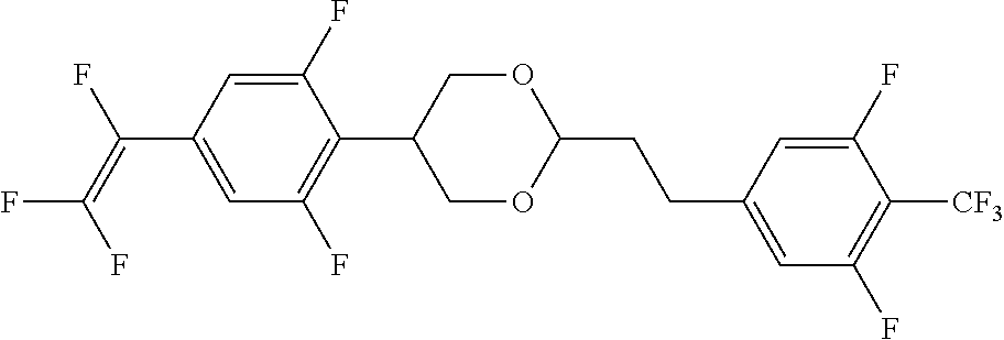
C(C1=CC(F)=C(C2COC(CCC3=CC(F)=C([CF3])C(F)=C3)OC2)C(F)=C1)(=C(F)F)F
